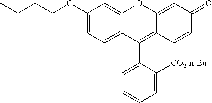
C1(OCCCC)=CC=C2C(=C1)OC1=CC(=O)C=CC1=C2C1=CC=CC=C1[CO2-n-Bu]
